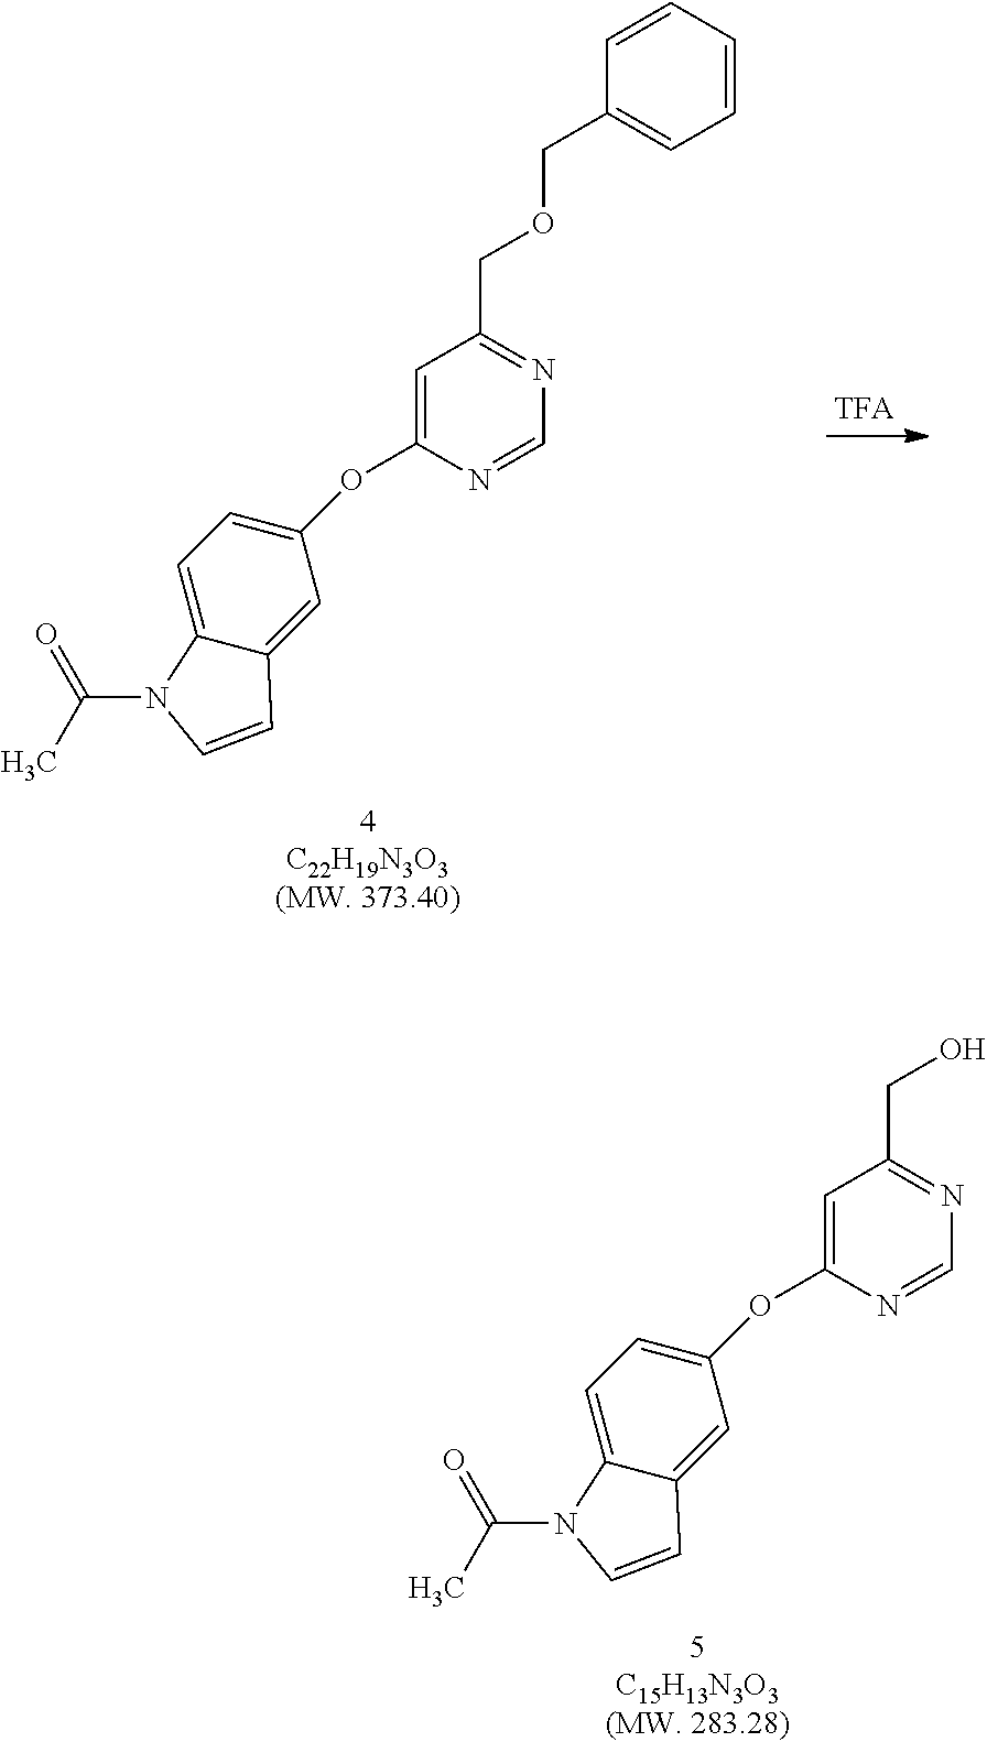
C1=C(OC2=CC=C3C(=C2)C=CN3C(C)=O)N=CN=C1COCC1=CC=CC=C1.C1=C(OC2=CC=C3C(=C2)C=CN3C(C)=O)N=CN=C1CO
